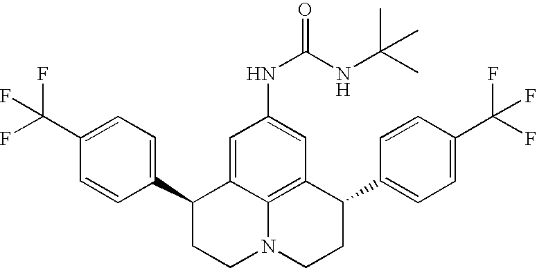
C1(C(F)(F)F)=CC=C(C2CCN3C4=C(C(C5=CC=C(C(F)(F)F)C=C5)CC3)C=C(NC(=O)NC(C)(C)C)C=C24)C=C1
